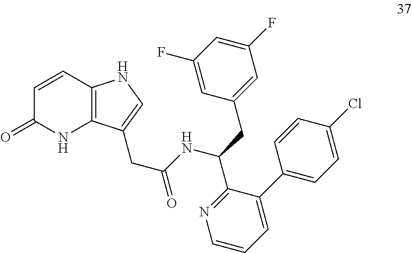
C1=CC2=C(NC1=O)C(CC(NC(C1=NC=CC=C1C1=CC=C(Cl)C=C1)CC1=CC(F)=CC(F)=C1)=O)=CN2
